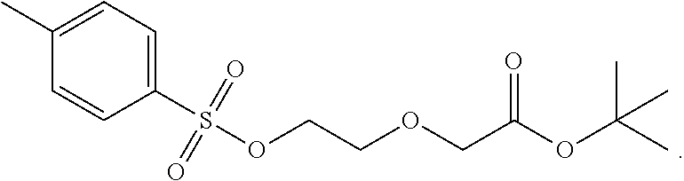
C1=CC(S(OCCOCC(=O)OC(C)(C)C)(=O)=O)=CC=C1C
